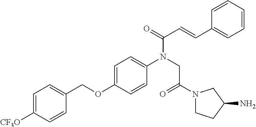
C1=C([CF3O])C=CC(COC2=CC=C(N(CC(N3CCC(N)C3)=O)C(=O)C=CC3=CC=CC=C3)C=C2)=C1
